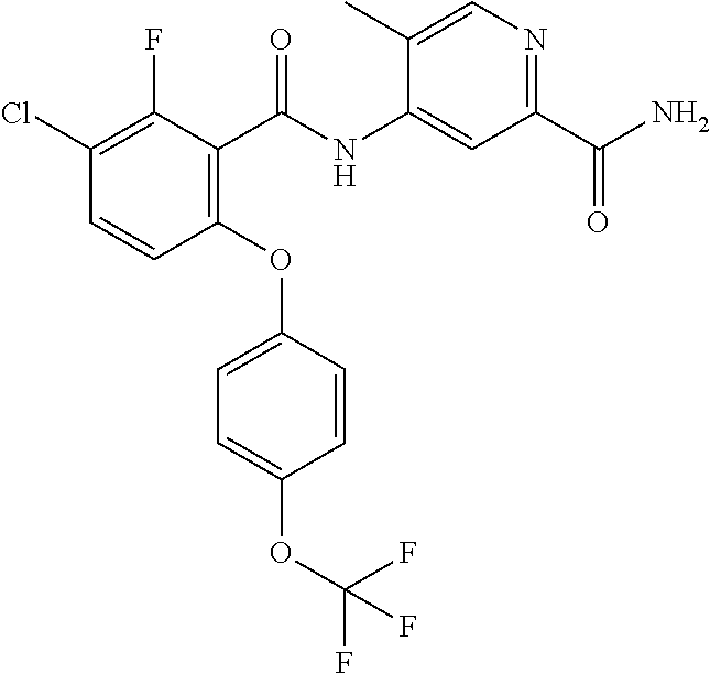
CC1=CN=C(C(N)=O)C=C1NC(C1=C(OC2=CC=C(OC(F)(F)F)C=C2)C=CC(Cl)=C1F)=O
